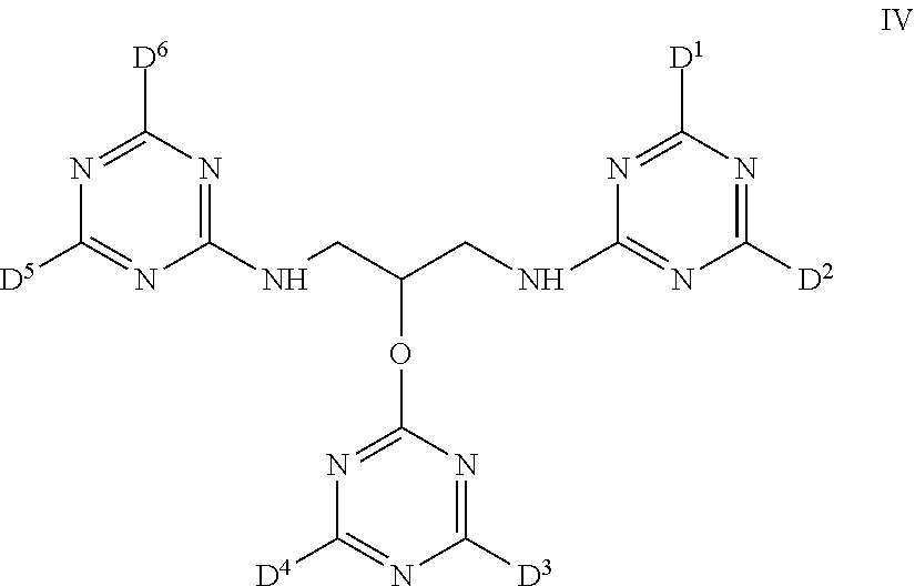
C1([D6])=NC([D5])=NC(NCC(CNC2=NC([D2])=NC([D1])=N2)OC2=NC([D4])=NC([D3])=N2)=N1
